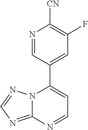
C12=NC=NN1C(C1=CC(F)=C([CN])N=C1)=CC=N2
